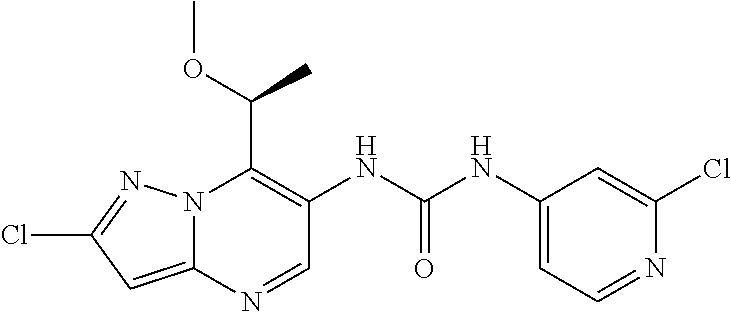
N12C(=CC(Cl)=N1)N=CC(NC(NC1=CC=NC(Cl)=C1)=O)=C2C(OC)C
